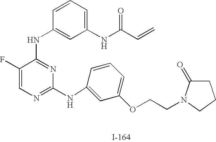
C1(F)=CN=C(NC2=CC(OCCN3CCCC3=O)=CC=C2)N=C1NC1=CC(NC(C=C)=O)=CC=C1
